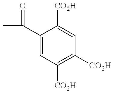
CC(C1=CC([CO2H])=C([CO2H])C=C1[CO2H])=O
